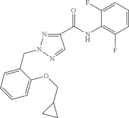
C1(C(NC2=C(F)C=CC=C2F)=O)=NN(CC2=CC=CC=C2OCC2CC2)N=C1
